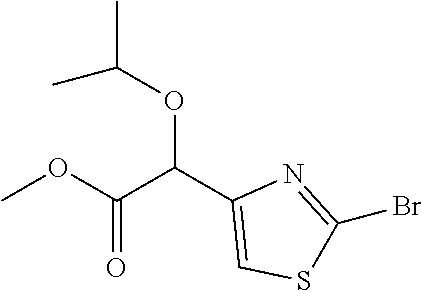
COC(C(C1=CSC(Br)=N1)OC(C)C)=O
